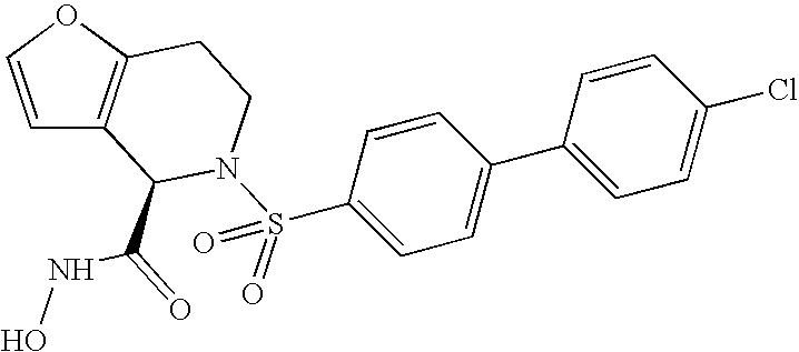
C1=CC(S(N2C(C(=O)NO)C3=C(OC=C3)CC2)(=O)=O)=CC=C1C1=CC=C(Cl)C=C1
